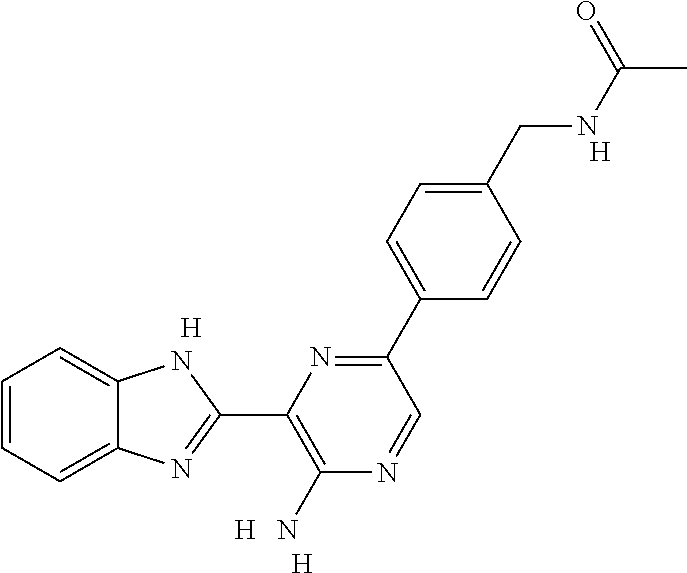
C1=CC=C2C(=C1)NC(C1=C(N)N=CC(C3=CC=C(CNC(=O)C)C=C3)=N1)=N2.[H].[H].[H].[H]
